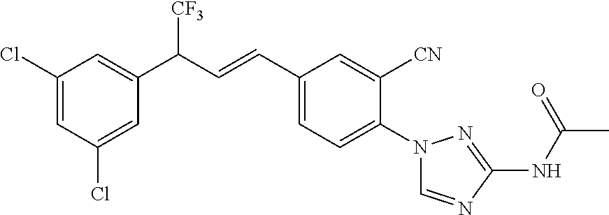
C1(Cl)=CC(Cl)=CC(C(C=CC2=CC=C(N3C=NC(NC(C)=O)=N3)C([CN])=C2)[CF3])=C1
